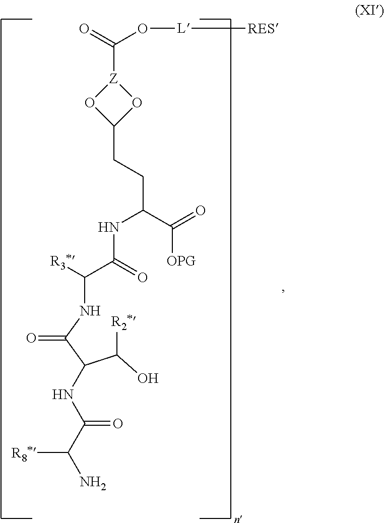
O=C(O[L][RES])[Z]1OC(CCC(NC(C([R3*])NC(C(C(O)[R2*])NC(C(N)[R8*])=O)=O)=O)C(=O)[OPG])O1
